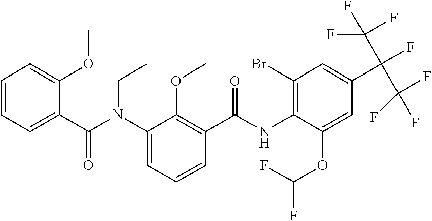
C1=CC=C(C(N(C2=CC=CC(C(NC3=C(Br)C=C(C(F)(C(F)(F)F)C(F)(F)F)C=C3OC(F)F)=O)=C2OC)CC)=O)C(OC)=C1
